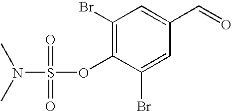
C1(Br)=CC(C=O)=CC(Br)=C1OS(=O)(=O)N(C)C
